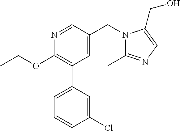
C1(OCC)=C(C2=CC=CC(Cl)=C2)C=C(CN2C(C)=NC=C2CO)C=N1
